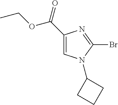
N1(C2CCC2)C(Br)=NC(C(OCC)=O)=C1
